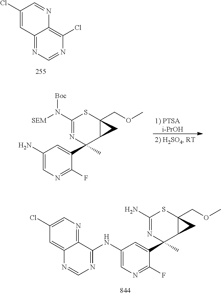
C12=NC=NC(Cl)=C1N=CC(Cl)=C2.[1) PTSA    i-PrOH].C1(N)=CN=C(F)C(C2(C)C3C(COC)(SC(N([SEM])[Boc])=N2)C3)=C1.C1(NC2=NC=NC3=CC(Cl)=CN=C32)=CN=C(F)C(C2(C)C3C(COC)(SC(N)=N2)C3)=C1
